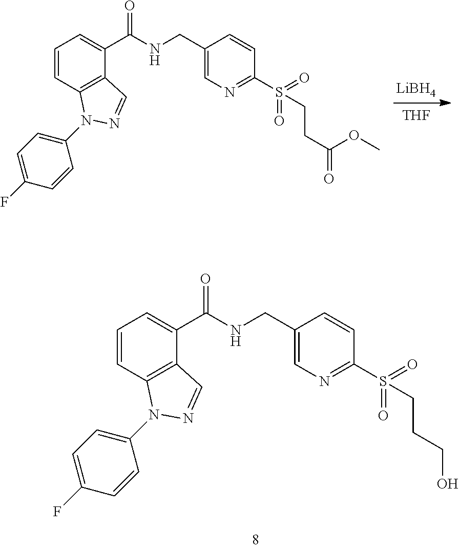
C1=CC2=C(C(C(NCC3=CN=C(S(=O)(=O)CCCO)C=C3)=O)=C1)C=NN2C1=CC=C(F)C=C1.C1=CC2=C(C(C(NCC3=CN=C(S(=O)(=O)CCC(=O)OC)C=C3)=O)=C1)C=NN2C1=CC=C(F)C=C1.[LiBH4].[THF]
